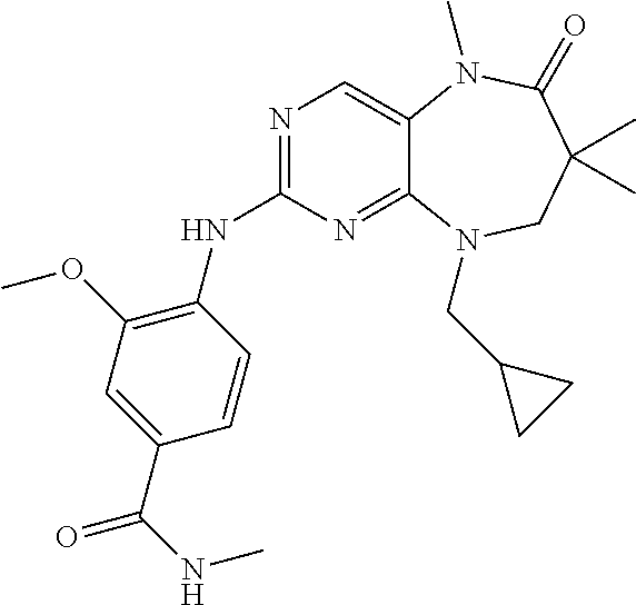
N1=C(NC2=C(OC)C=C(C(=O)NC)C=C2)N=C2C(=C1)N(C)C(=O)C(C)(C)CN2CC1CC1
